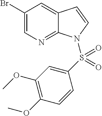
BrC1=CN=C2C(=C1)C=CN2S(C1=CC(OC)=C(OC)C=C1)(=O)=O
